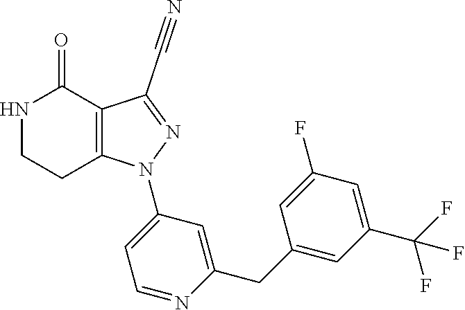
C12=C(C(C#N)=NN1C1=CC=NC(CC3=CC(C(F)(F)F)=CC(F)=C3)=C1)C(=O)NCC2
